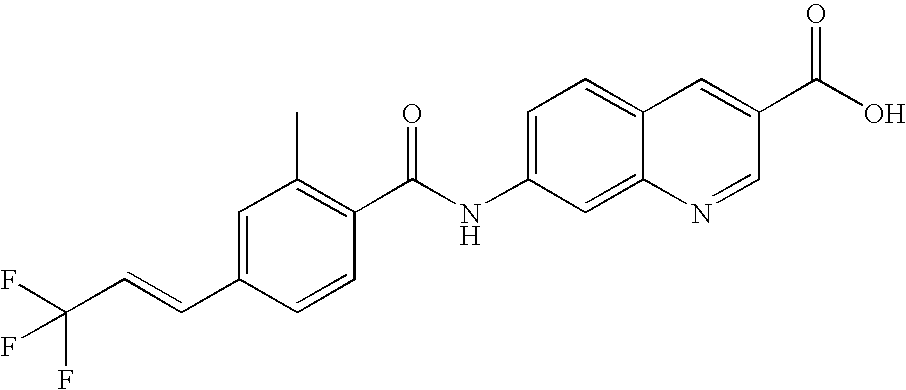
C1=C(C=CC(F)(F)F)C=CC(C(NC2=CC=C3C(=C2)N=CC(C(O)=O)=C3)=O)=C1C
